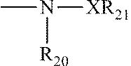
CN([XR21])[R20]
